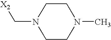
[X2]CN1CCN(C)CC1
